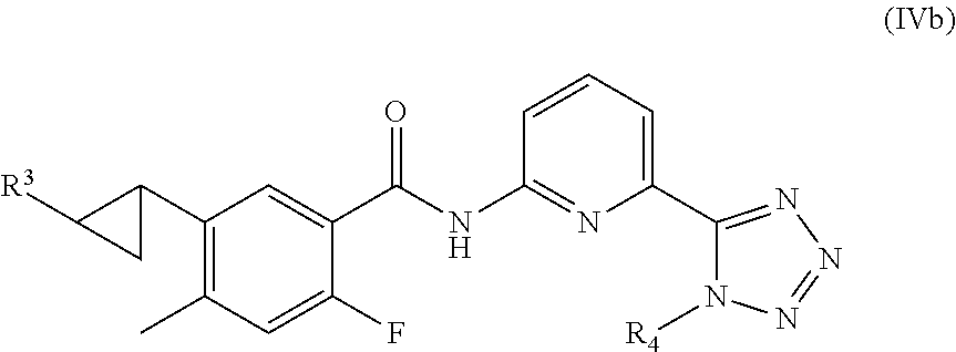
C1(C2CC2[R3])=C(C)C=C(F)C(C(NC2=NC(C3=NN=NN3[R4])=CC=C2)=O)=C1
